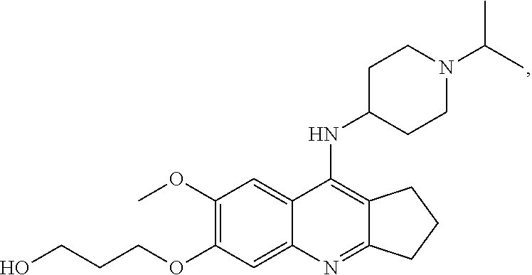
C12=C(NC3CCN(C(C)C)CC3)C3=CC(OC)=C(OCCCO)C=C3N=C1CCC2
